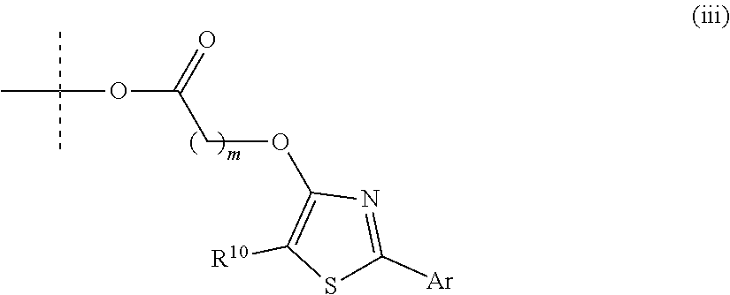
C(OC(COC1=C([R10])SC([Ar])=N1)=O)(C)(C)C
